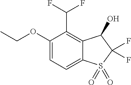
C(C)OC1=CC=C2C(=C1C(F)F)C(O)C(F)(F)S2(=O)=O
